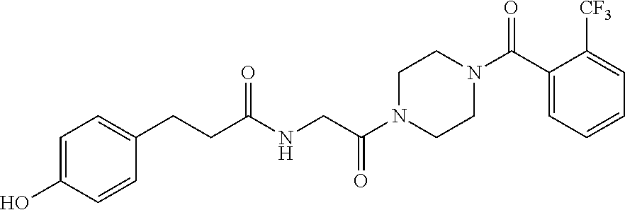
C(CC(NCC(N1CCN(C(C2=CC=CC=C2[CF3])=O)CC1)=O)=O)C1=CC=C(O)C=C1
